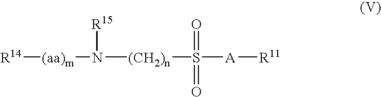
[R14][(aa)m]N([R15])[(CH2)n]S(=O)(=O)[A][R11]
